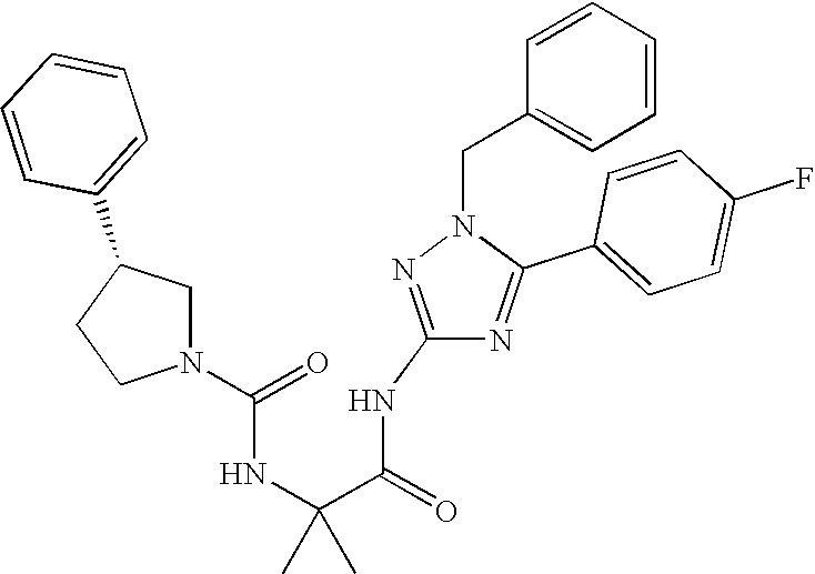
C1(NC(=O)C(C)(NC(=O)N2CC(C3=CC=CC=C3)CC2)C)=NN(CC2=CC=CC=C2)C(C2=CC=C(F)C=C2)=N1
